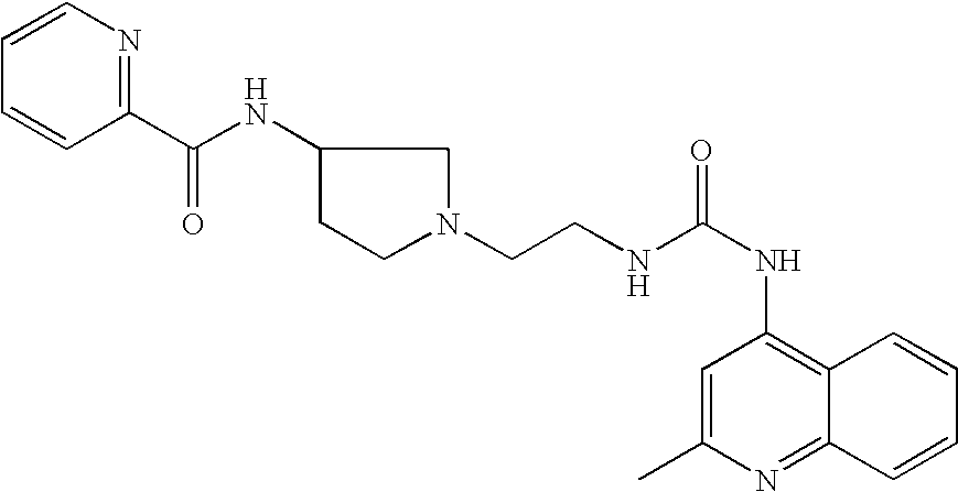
C1(C)=CC(NC(=O)NCCN2CC(NC(C3=NC=CC=C3)=O)CC2)=C2C(=N1)C=CC=C2
